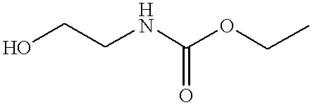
OCCNC(OCC)=O
